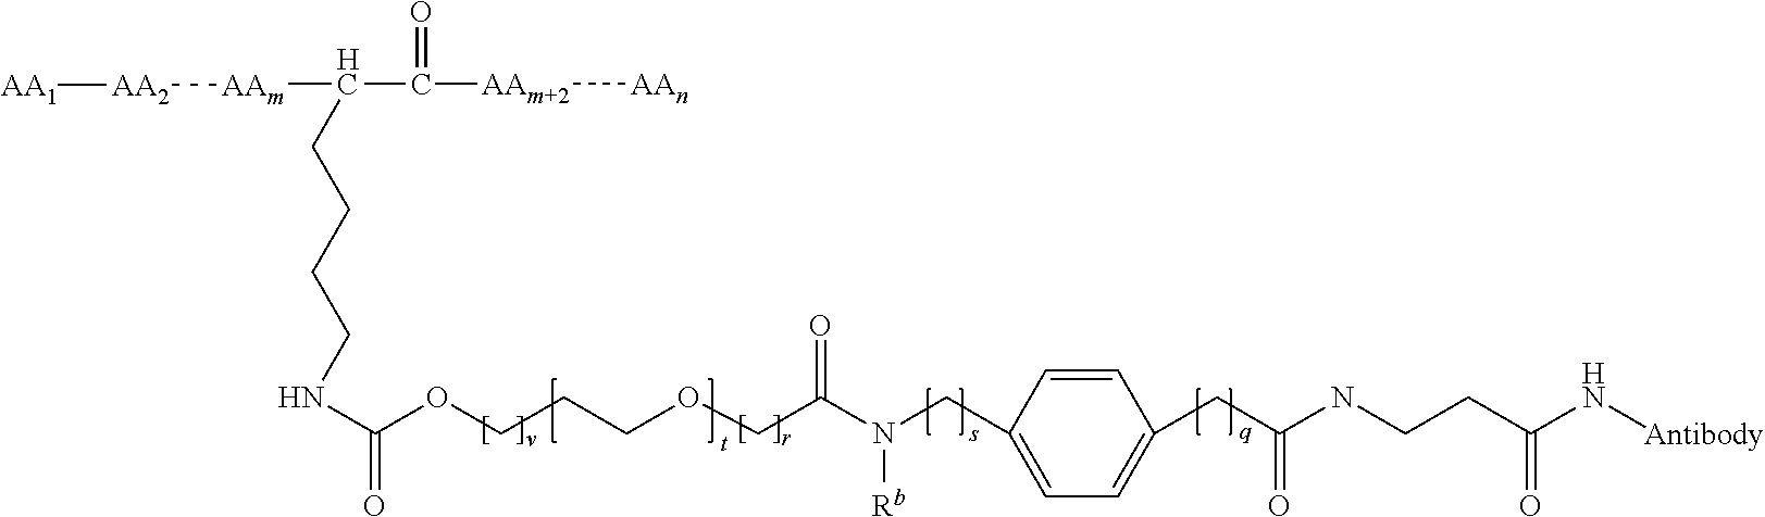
C1=CC(CN(C(COCCCOC(NCCCCC(C([AAm+2][AAn])=O)[AAm][AA2][AA1])=O)=O)[Rb])=CC=C1CC(NCCC(N[Antibody])=O)=O
